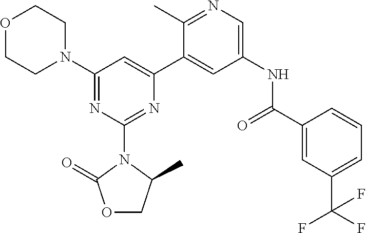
C1(N2CCOCC2)=NC(N2C(=O)OCC2C)=NC(C2=CC(NC(C3=CC(C(F)(F)F)=CC=C3)=O)=CN=C2C)=C1
